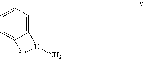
C1=CC=C2C(=C1)[L2]N2N
